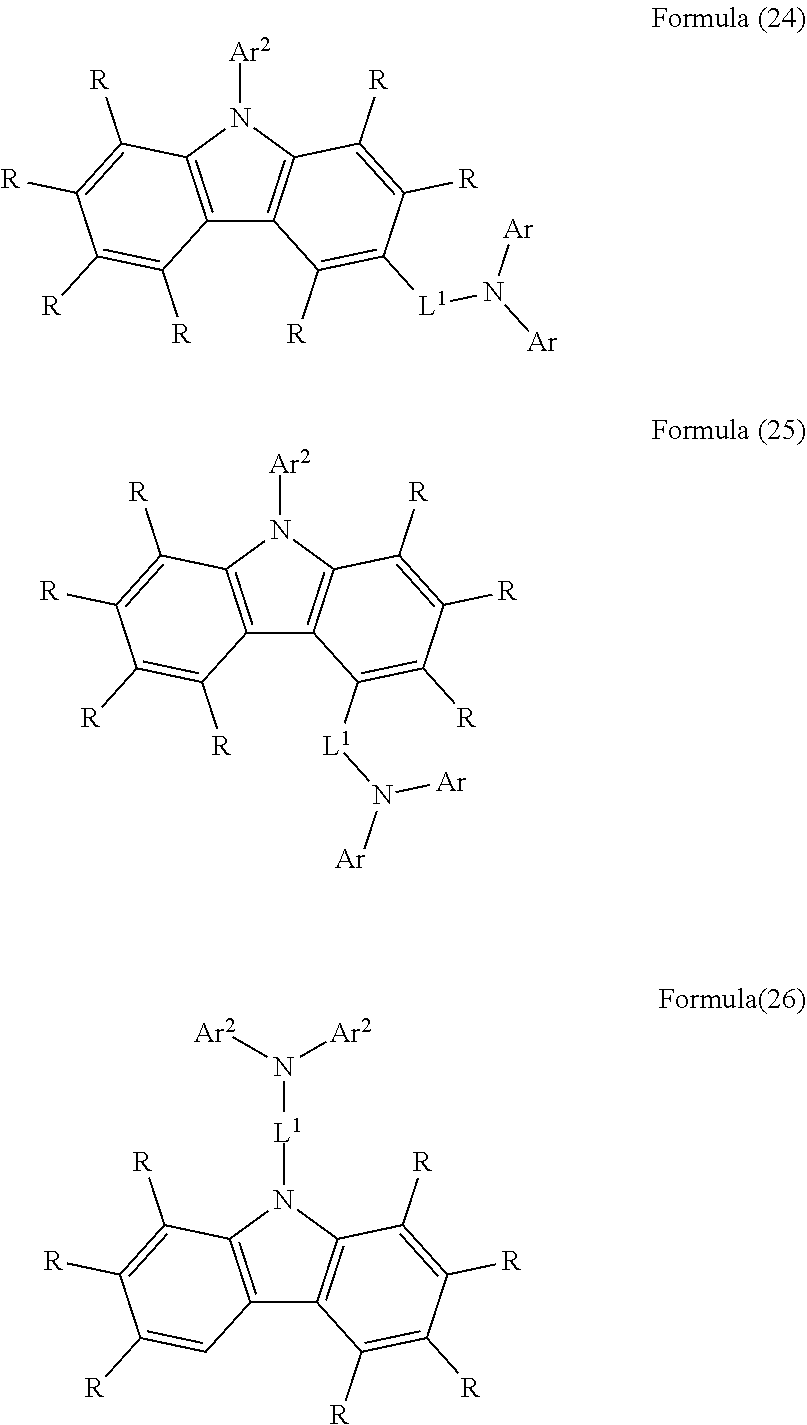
C12=C(N([Ar2])C3=C1C([R])=C([L1]N([Ar])[Ar])C([R])=C3[R])C([R])=C([R])C([R])=C2[R].C12=C(N([Ar2])C3=C1C([L1]N([Ar])[Ar])=C([R])C([R])=C3[R])C([R])=C([R])C([R])=C2[R].C12=C(N([L1]N([Ar2])[Ar2])C3=C1C([R])=C([R])C([R])=C3[R])C([R])=C([R])C([R])=C2
